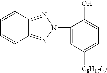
C1=CC2=NN(C3=CC([C8H17(t)])=CC=C3O)N=C2C=C1
